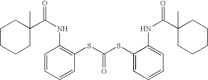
C1(C(NC2=C(SC(=O)SC3=CC=CC=C3NC(C3(C)CCCCC3)=O)C=CC=C2)=O)(C)CCCCC1
